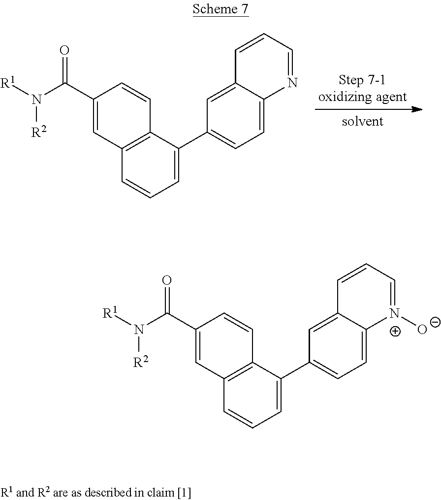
C12=C(C(C3=CC=C4C(=C3)C=CC=N4)=CC=C1)C=CC(C(N([R1])[R2])=O)=C2.C12=C(C(C3=CC=C4C(=C3)C=CC=[N+]4[O-])=CC=C1)C=CC(C(N([R1])[R2])=O)=C2
